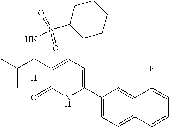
C1(C2=CC=C(C(C(C)C)(NS(C3CCCCC3)(=O)=O)[H])C(=O)N2)=CC=C2C(=C1)C(F)=CC=C2
